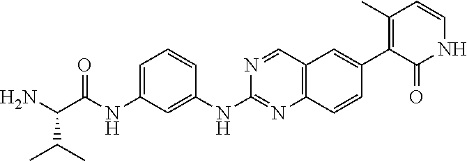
C1=C(NC(C(N)C(C)C)=O)C=C(NC2=NC3=C(C=N2)C=C(C2=C(C)C=CNC2=O)C=C3)C=C1
